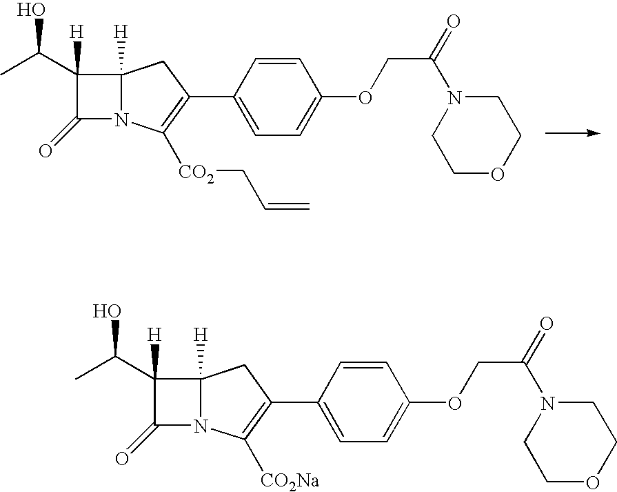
C12([H])N(C([CO2]CC=C)=C(C3=CC=C(OCC(N4CCOCC4)=O)C=C3)C1)C(=O)C2([H])C(C)O.C12([H])N(C([CO2Na])=C(C3=CC=C(OCC(N4CCOCC4)=O)C=C3)C1)C(=O)C2([H])C(C)O
